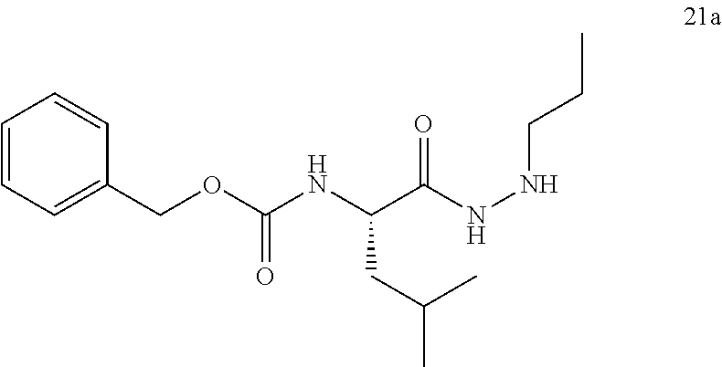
C(C(NNCCC)=O)(NC(OCC1=CC=CC=C1)=O)CC(C)C
